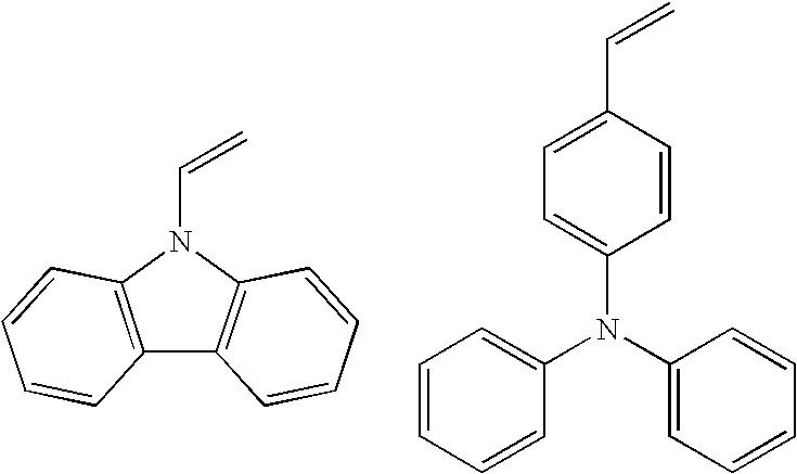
C12=C(N(C=C)C3=C1C=CC=C3)C=CC=C2.C1=CC(C=C)=CC=C1N(C1=CC=CC=C1)C1=CC=CC=C1
